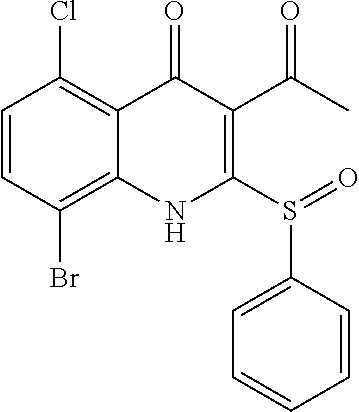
C1=CC(Br)=C2C(=C1Cl)C(=O)C(C(C)=O)=C(S(C1=CC=CC=C1)=O)N2
